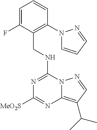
N(C1=NC([MeO2S])=NC2=C(C(C)C)C=NN12)CC1=C(N2C=CC=N2)C=CC=C1F
